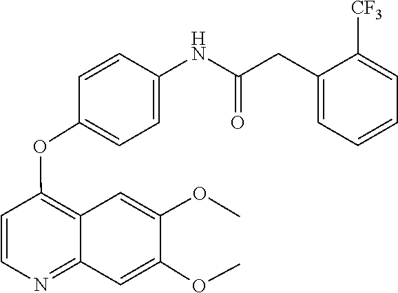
O(C)C1=CC2=NC=CC(OC3=CC=C(NC(CC4=CC=CC=C4[CF3])=O)C=C3)=C2C=C1OC
